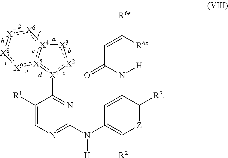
[X1]1(C2=NC(N(C3=C([R2])[Z]=C([R7])C(N(C(=O)C=C([R6z])[R6e])[H])=C3)[H])=NC=C2[R1]):[X2]:[X3]:[X4]2:[X5]:1:[X9]:[X8]:[X7]:[X6]:2
